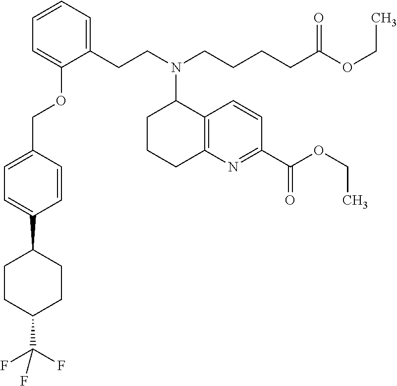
C1(CCN(CCCCC(OCC)=O)C2CCCC3=C2C=CC(C(OCC)=O)=N3)=CC=CC=C1OCC1=CC=C(C2CCC(C(F)(F)F)CC2)C=C1
